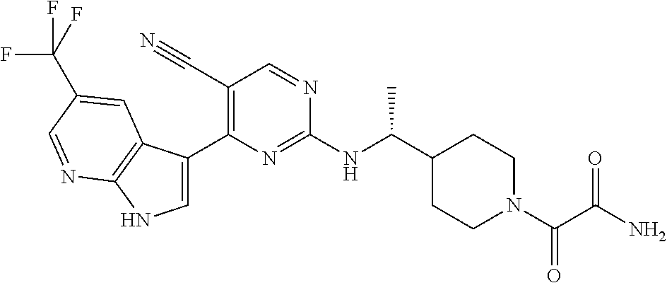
C1(C#N)=C(C2=CNC3=C2C=C(C(F)(F)F)C=N3)N=C(NC(C2CCN(C(C(N)=O)=O)CC2)C)N=C1
